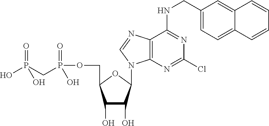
C1(O)C(O)C(N2C3=C(C(NCC4=CC=C5C(=C4)C=CC=C5)=NC(Cl)=N3)N=C2)OC1COP(CP(=O)(O)O)(=O)O
